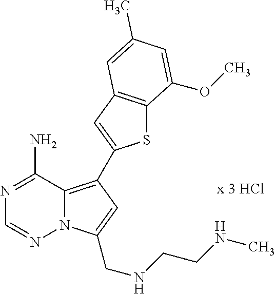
S1C2=C(C=C1C1=C3N(N=CN=C3N)C(CNCCNC)=C1)C=C(C)C=C2OC
